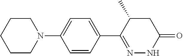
C1CN(C2=CC=C(C3=NNC(=O)CC3C)C=C2)CCC1
